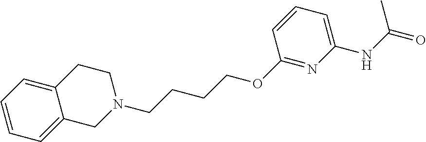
C1=CC=C2C(=C1)CN(CCCCOC1=NC(NC(=O)C)=CC=C1)CC2
